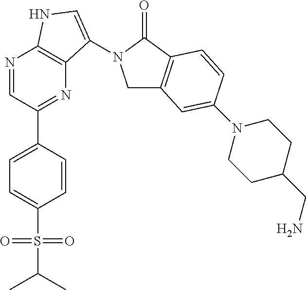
N1=CC(C2=CC=C(S(=O)(=O)C(C)C)C=C2)=NC2=C1NC=C2N1CC2=C(C1=O)C=CC(N1CCC(CN)CC1)=C2
